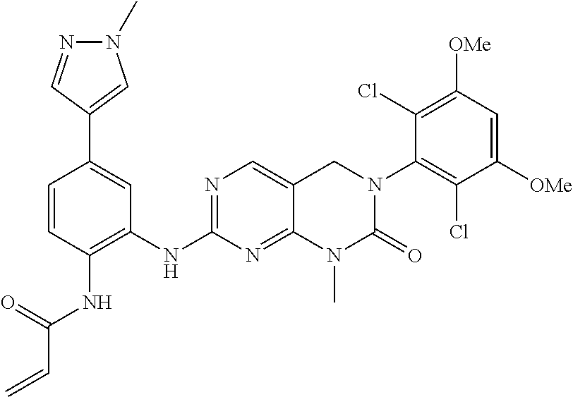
C1([OMe])=CC([OMe])=C(Cl)C(N2C(=O)N(C)C3=NC(NC4=C(NC(=O)C=C)C=CC(C5=CN(C)N=C5)=C4)=NC=C3C2)=C1Cl
